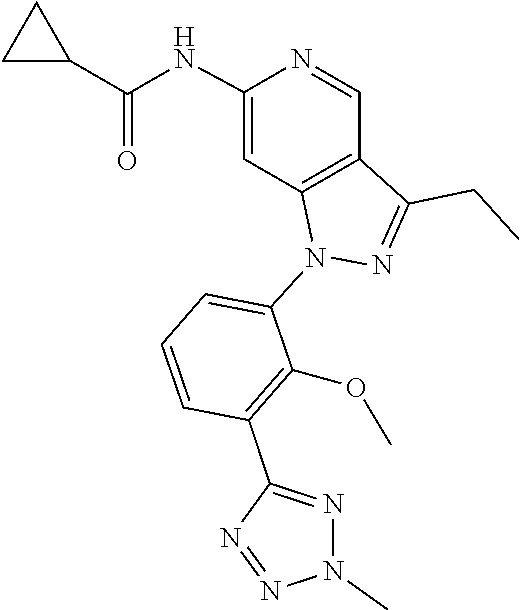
N1=NC(C2=C(OC)C(N3N=C(CC)C4=C3C=C(NC(=O)C3CC3)N=C4)=CC=C2)=NN1C
